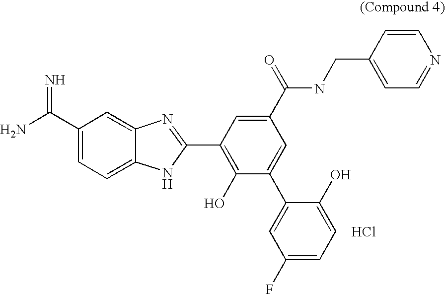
C1(C(N)=N)=CC=C2C(=C1)N=C(C1=C(O)C(C3=CC(F)=CC=C3O)=CC(C(=O)NCC3=CC=NC=C3)=C1)N2.Cl
